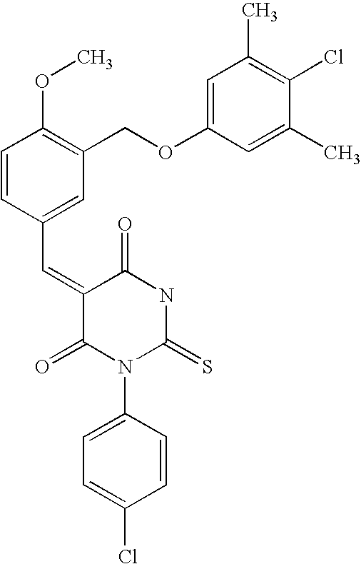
C1=CC(C=C2C(=O)N(C3=CC=C(Cl)C=C3)C(=S)NC2=O)=CC(COC2=CC(C)=C(Cl)C(C)=C2)=C1OC
